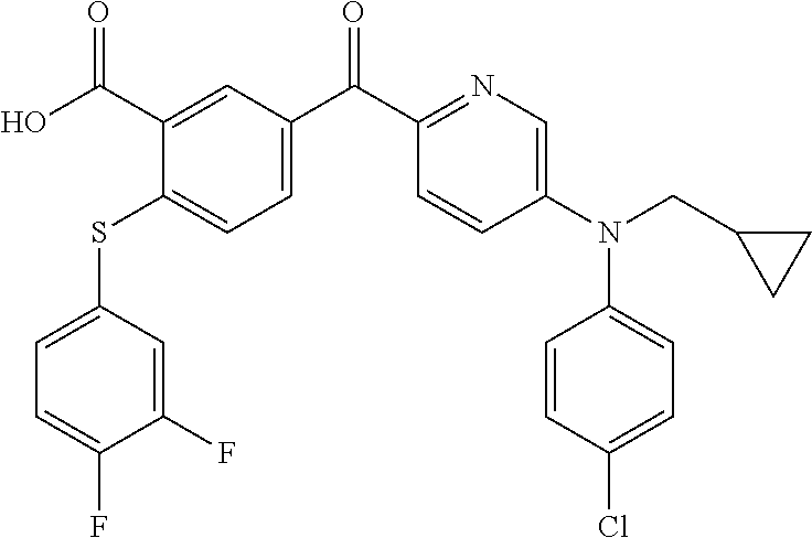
C1=C(SC2=CC=C(C(C3=NC=C(N(C4=CC=C(Cl)C=C4)CC4CC4)C=C3)=O)C=C2C(O)=O)C=C(F)C(F)=C1
